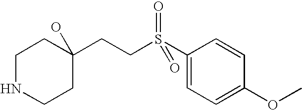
C1NCCC(CCS(C2=CC=C(OC)C=C2)(=O)=O)(O)C1
